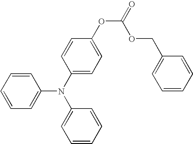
C1=CC=CC=C1N(C1=CC=C(OC(=O)OCC2=CC=CC=C2)C=C1)C1=CC=CC=C1
